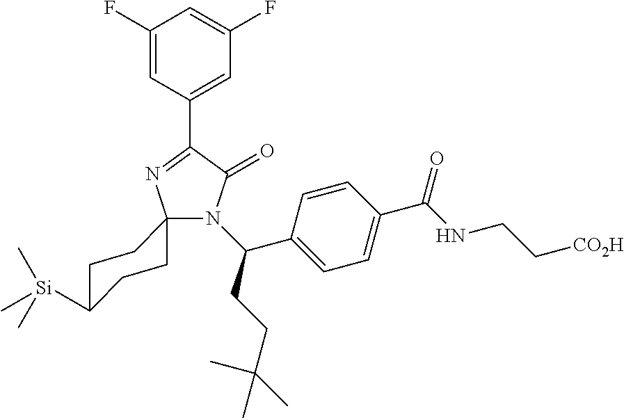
N1(C(CCC(C)(C)C)C2=CC=C(C(NCC[CO2H])=O)C=C2)C(=O)C(C2=CC(F)=CC(F)=C2)=NC12CCC([Si](C)(C)C)CC2
